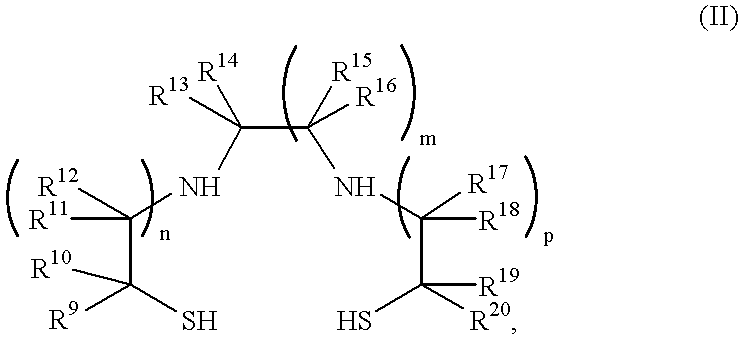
C(C([R9])(S)[R10])([R11])([R12])NC(C(NC(C([R20])(S)[R19])([R17])[R18])([R15])[R16])([R14])[R13]
